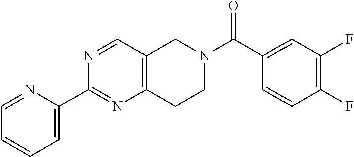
C1=NC(C2=NC3=C(C=N2)CN(C(C2=CC(F)=C(F)C=C2)=O)CC3)=CC=C1
